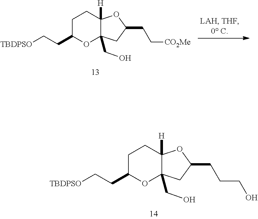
C1C(CC[TBDPSO])OC2(CO)C([H])(C1)OC(CC[CO2Me])C2.C1C(CC[TBDPSO])OC2(CO)C([H])(C1)OC(CCCO)C2
